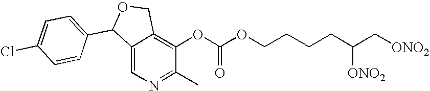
C12=CN=C(C)C(OC(=O)OCCCCC(C[ONO2])[ONO2])=C1COC2C1=CC=C(Cl)C=C1
